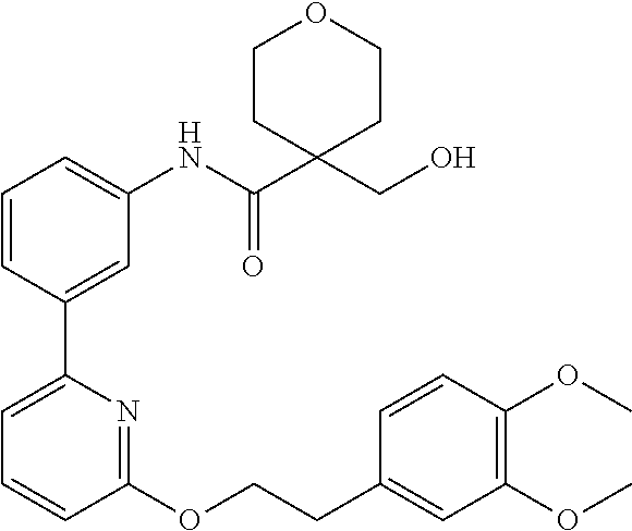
C1=CC(C2=CC=CC(OCCC3=CC(OC)=C(OC)C=C3)=N2)=CC(NC(C2(CO)CCOCC2)=O)=C1
